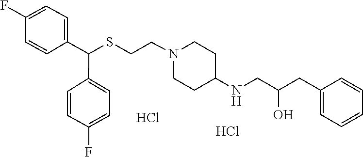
S(CCN1CCC(NCC(CC2=CC=CC=C2)O)CC1)C(C1=CC=C(F)C=C1)C1=CC=C(F)C=C1.Cl.Cl
